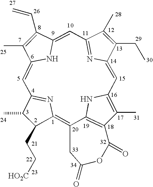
C1(C)C(CC[HO2C])C2=C3C4=C(C(C)=C(N4)C=C4C(CC)=C(C)C(=N4)C=C4C(C=C)=C(C)C(=CC1=N2)N4)C(=O)OC(=O)C3
